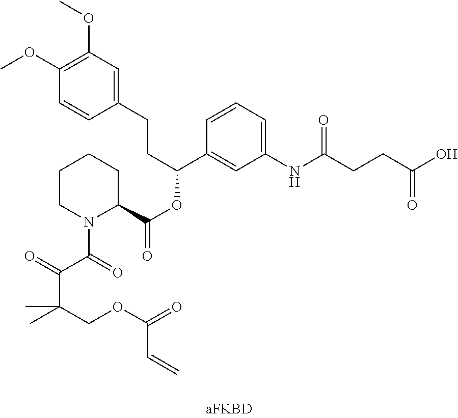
C1(OC)=C(OC)C=C(CCC(C2=CC(NC(=O)CCC(=O)O)=CC=C2)OC(C2N(C(C(C(COC(C=C)=O)(C)C)=O)=O)CCCC2)=O)C=C1
